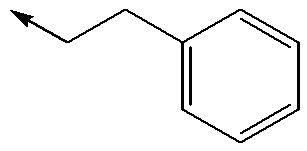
C1(CC->C)=CC=CC=C1
